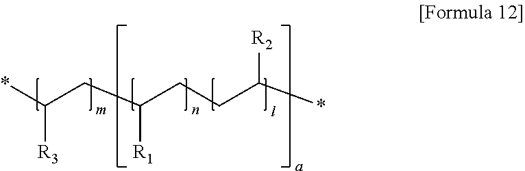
*C(CC(CCC(*)[R2])[R1])[R3]
